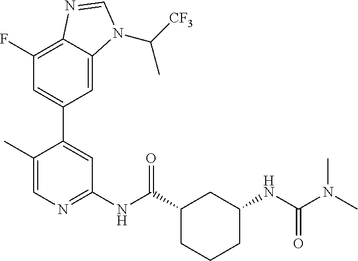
C1(F)=C2C(=CC(C3=CC(NC(C4CCCC(NC(N(C)C)=O)C4)=O)=NC=C3C)=C1)N(C([CF3])C)C=N2
